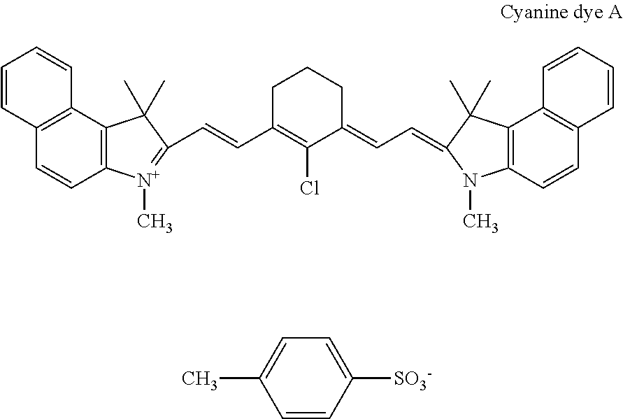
C12=C(C3=C(C=C1)C=CC=C3)C(C)(C)C(C=CC1=C(Cl)C(=CC=C3C(C)(C)C4=C(N3C)C=CC3=C4C=CC=C3)CCC1)=[N+]2C.C1=CC([SO3-])=CC=C1C
